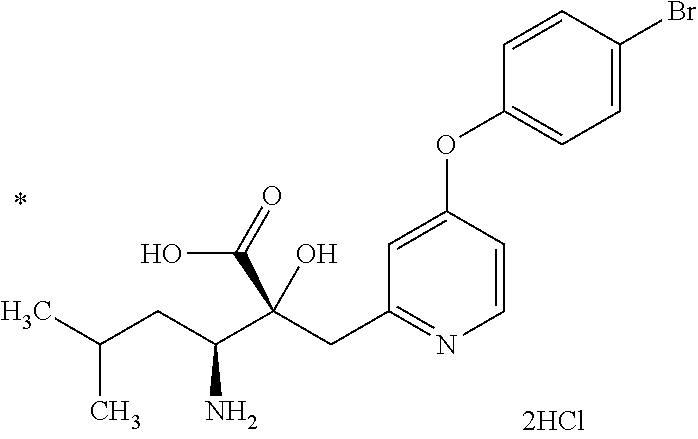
C1=CC(OC2=CC=C(Br)C=C2)=CC(CC(C(CC(C)C)N)(C(=O)O)O)=N1
